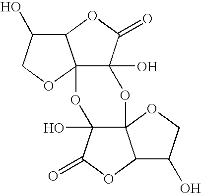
C123C(O)(C(=O)OC1C(O)CO2)OC12C(O)(O3)C(=O)OC1C(O)CO2
